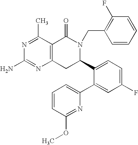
C12=C(C(C)=NC(N)=N1)C(=O)N(CC1=C(F)C=CC=C1)C(C1=CC=C(F)C=C1C1=CC=CC(OC)=N1)C2
